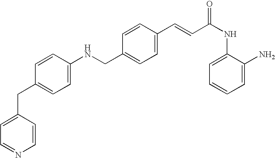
N(CC1=CC=C(C=CC(NC2=CC=CC=C2N)=O)C=C1)C1=CC=C(CC2=CC=NC=C2)C=C1
